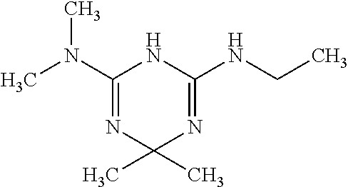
CN(C1=NC(C)(C)N=C(NCC)N1)C
